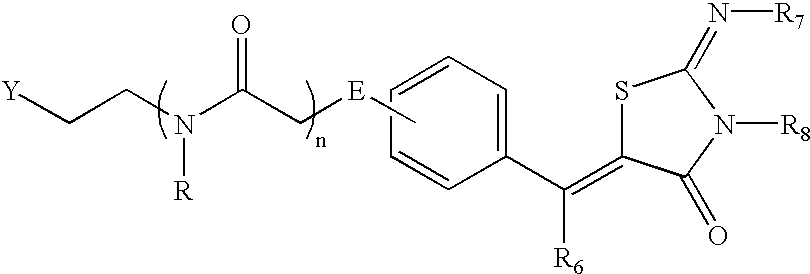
C1(C(=C2SC(=N[R7])N([R8])C2=O)[R6])=CC=CC=C1.C[E]CC(N(CC[Y])[R])=O
